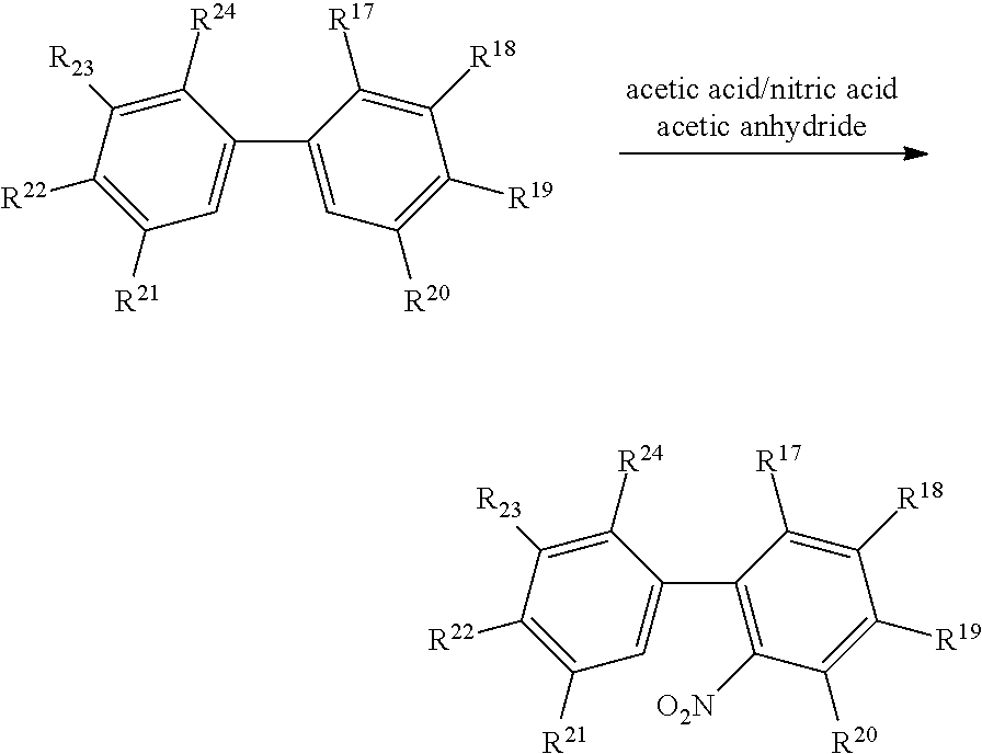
C1(C2=CC([R20])=C([R19])C([R18])=C2[R17])=CC([R21])=C([R22])C([R23])=C1[R24].C1(C2=C([O2N])C([R20])=C([R19])C([R18])=C2[R17])=CC([R21])=C([R22])C([R23])=C1[R24]
